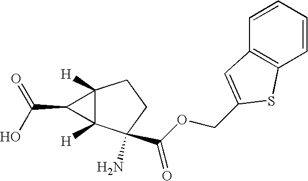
C12([H])C([H])(C(N)(C(OCC3=CC4=C(C=CC=C4)S3)=O)CC1)C2C(O)=O
